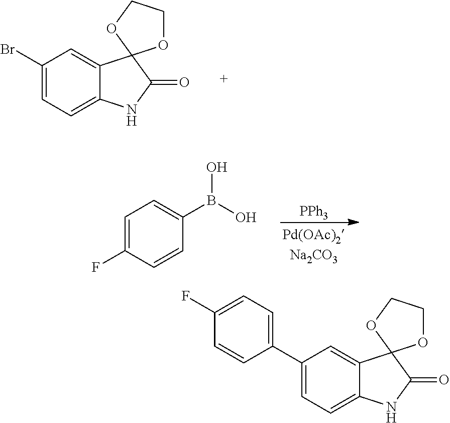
C1=C(Br)C=C2C3(C(=O)NC2=C1)OCCO3.C1=C(F)C=CC(B(O)O)=C1.[PPh3].C1=C(C2=CC=C(F)C=C2)C=C2C3(C(=O)NC2=C1)OCCO3
